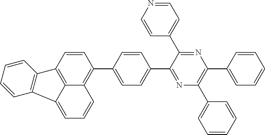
C1=CC2=C3C(=C1C1=CC=C(C4=NC(C5=CC=CC=C5)=C(C5=CC=CC=C5)N=C4C4=CC=NC=C4)C=C1)C=CC=C3C1=C2C=CC=C1
